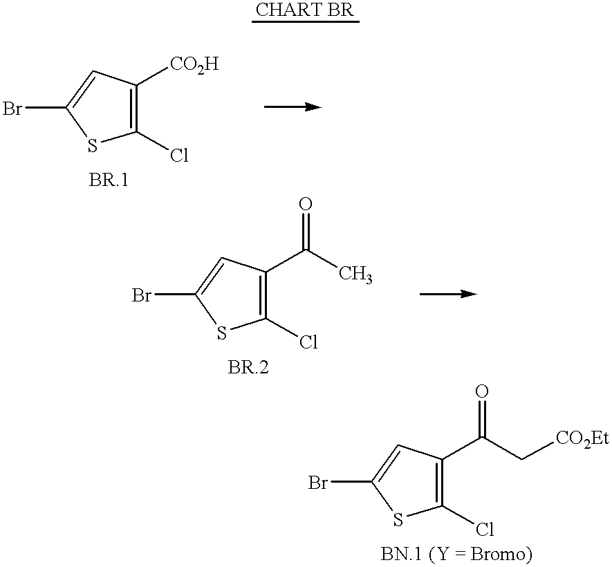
BrC1=CC([CO2H])=C(Cl)S1.BrC1=CC(C(=O)C[CO2Et])=C(Cl)S1.BrC1=CC(C(C)=O)=C(Cl)S1
